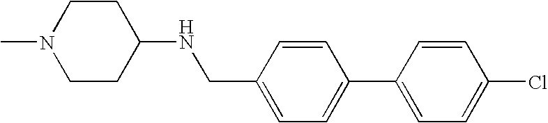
C1=CC(C2=CC=C(Cl)C=C2)=CC=C1CNC1CCN(C)CC1
